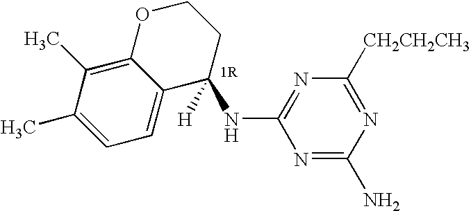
[H]C1(NC2=NC([CH2CH2CH3])=NC(N)=N2)C2=CC=C(C)C(C)=C2OCC1
